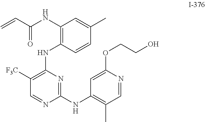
C=CC(NC1=C(NC2=C([F3C])C=NC(NC3=C(C)C=NC(OCCO)=C3)=N2)C=CC(C)=C1)=O
